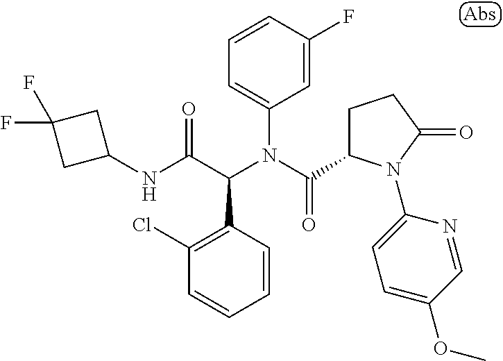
C1=CC(F)=CC(N(C(=O)C2CCC(=O)N2C2=CC=C(OC)C=N2)C(C(NC2CC(F)(F)C2)=O)C2=C(Cl)C=CC=C2)=C1
